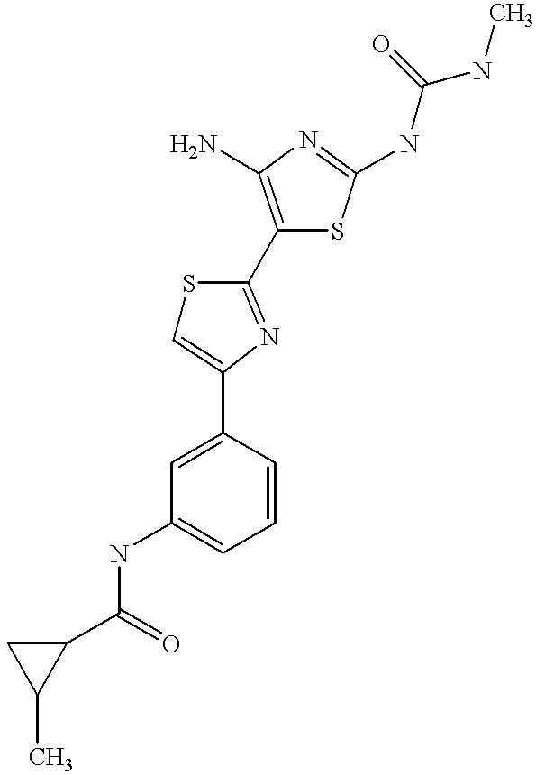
C1(C(=O)NC2=CC=CC(C3=CSC(C4=C(N)N=C(NC(NC)=O)S4)=N3)=C2)CC1C
